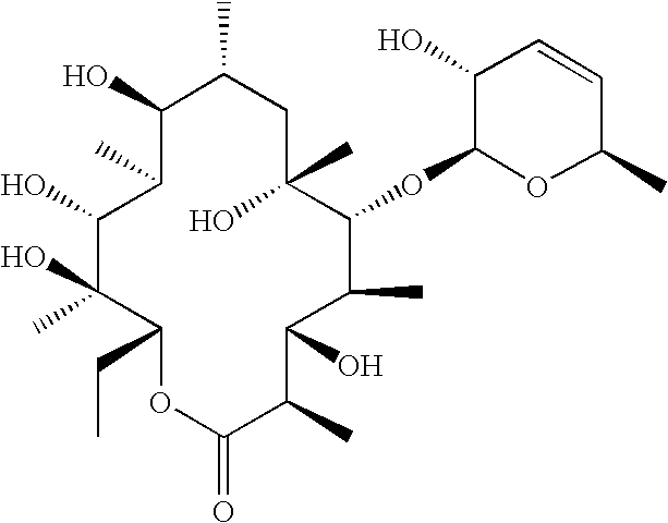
C1(O)C(C)C(O)C(O)(C)C(CC)OC(=O)C(C)C(O)C(C)C(OC2OC(C)C=CC2O)C(C)(O)CC1C
